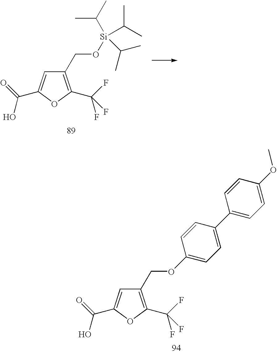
C1(CO[Si](C(C)C)(C(C)C)C(C)C)=C(C(F)(F)F)OC(C(=O)O)=C1.C1(COC2=CC=C(C3=CC=C(OC)C=C3)C=C2)=C(C(F)(F)F)OC(C(=O)O)=C1
